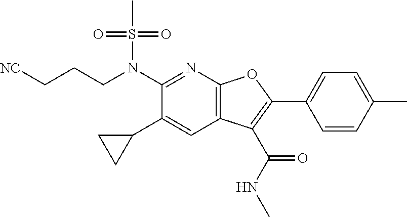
N(C1=NC2=C(C=C1C1CC1)C(C(NC)=O)=C(C1=CC=C(C)C=C1)O2)(S(C)(=O)=O)CCC[NC]
